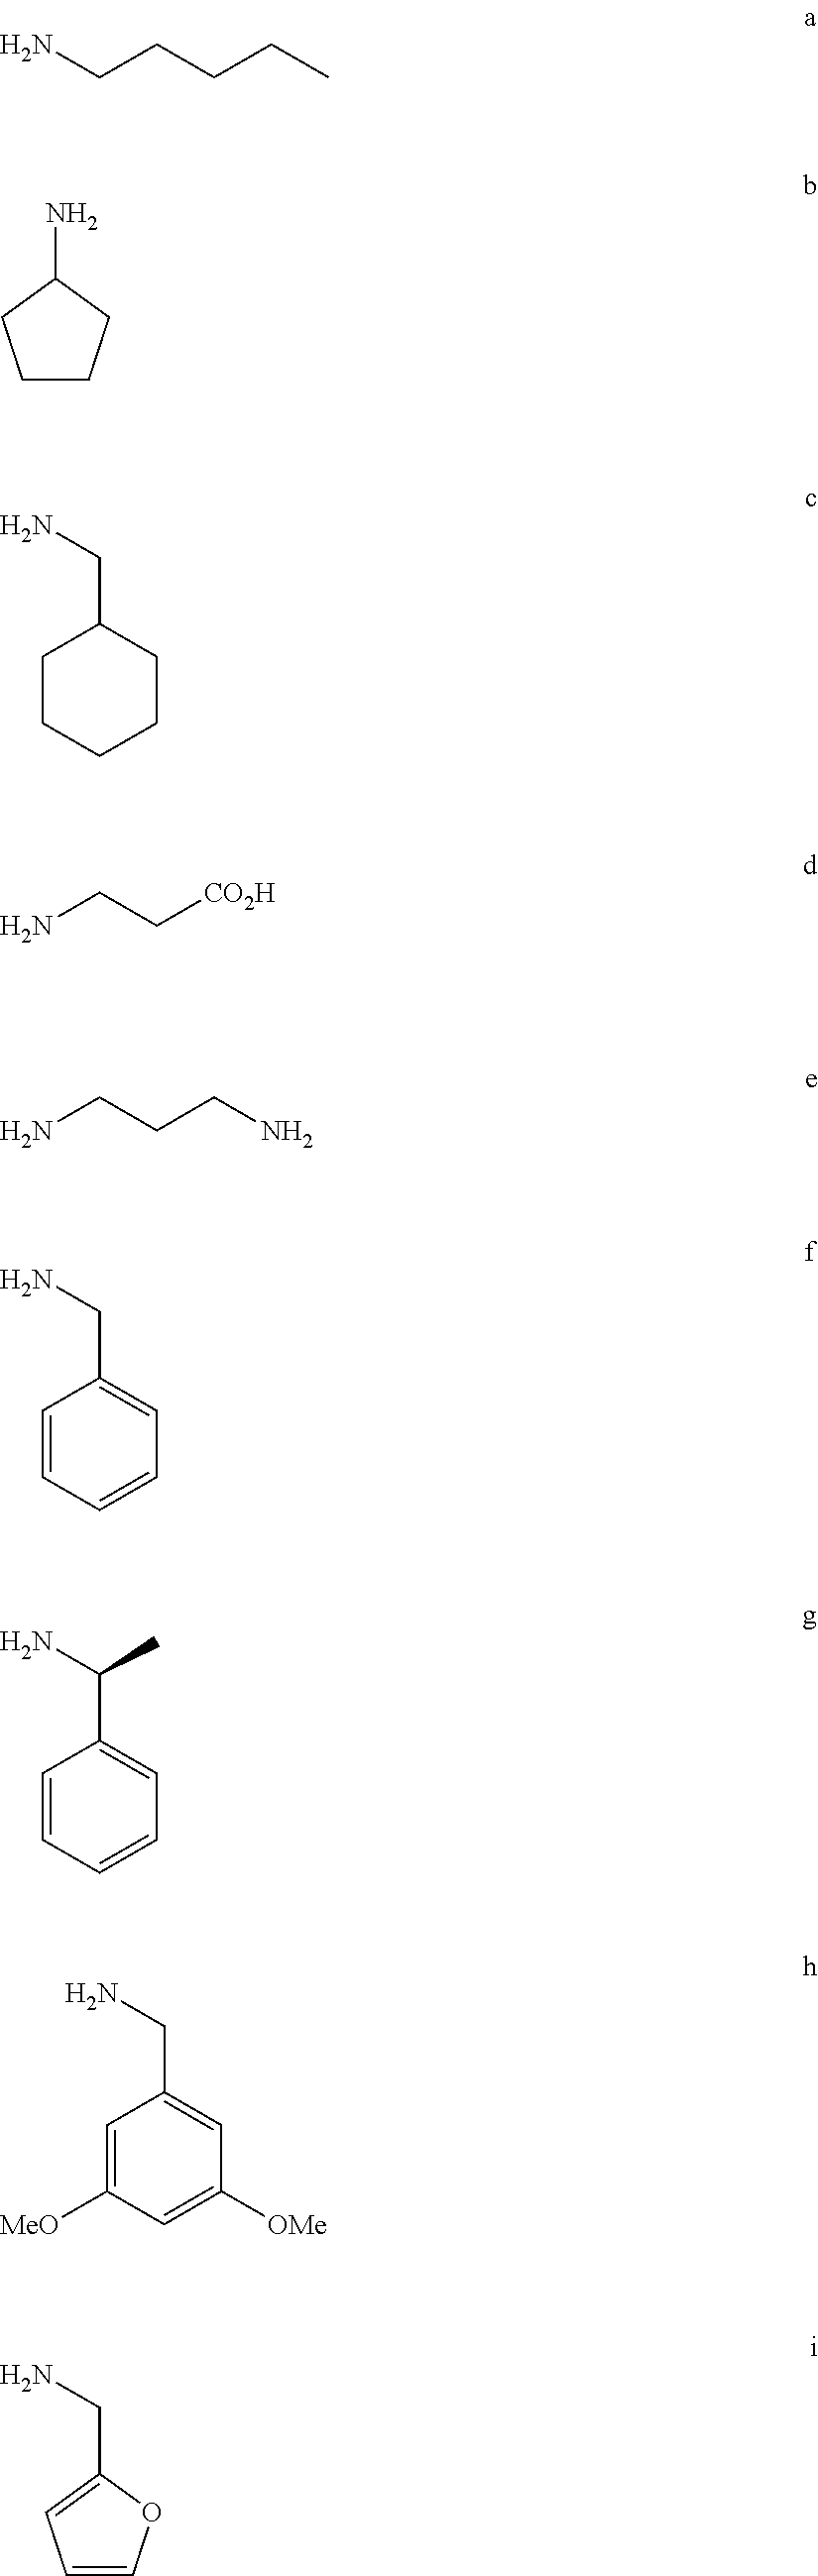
NCCCCC.C1CCC(N)C1.C1CCCCC1CN.NCC[CO2H].NCCCN.C1=CC=CC=C1CN.C1=CC=CC=C1C(N)C.C1=C([MeO])C=C([OMe])C=C1CN.C1=COC(CN)=C1
